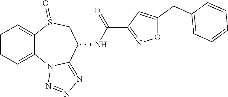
C1=CC=C2C(=C1)S(=O)CC(NC(C1=NOC(CC3=CC=CC=C3)=C1)=O)C1=NN=NN21
